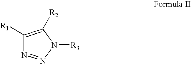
C1([R1])=C([R2])N([R3])N=N1
